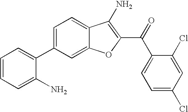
C1=CC=C(N)C(C2=CC=C3C(=C2)OC(C(C2=CC=C(Cl)C=C2Cl)=O)=C3N)=C1
